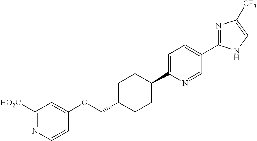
N1=C(C2=CC=C(C3CCC(COC4=CC([HO2C])=NC=C4)CC3)N=C2)NC=C1[CF3]
